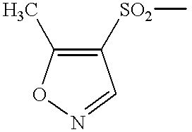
C1([SO2]C)=C(C)ON=C1
